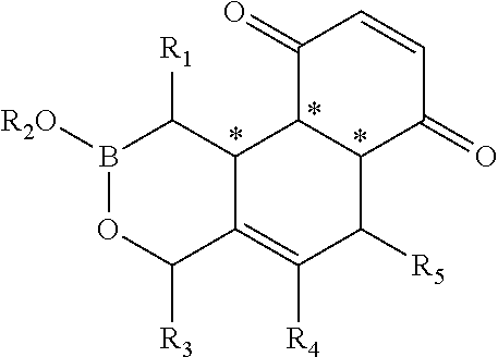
B1([R2O])OC([R3])C2=C([R4])C([R5])C3C(C2C1[R1])C(=O)C=CC3=O
